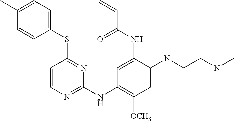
C1=CN=C(NC2=C([OCH3])C=C(N(CCN(C)C)C)C(NC(C=C)=O)=C2)N=C1SC1=CC=C(C)C=C1
